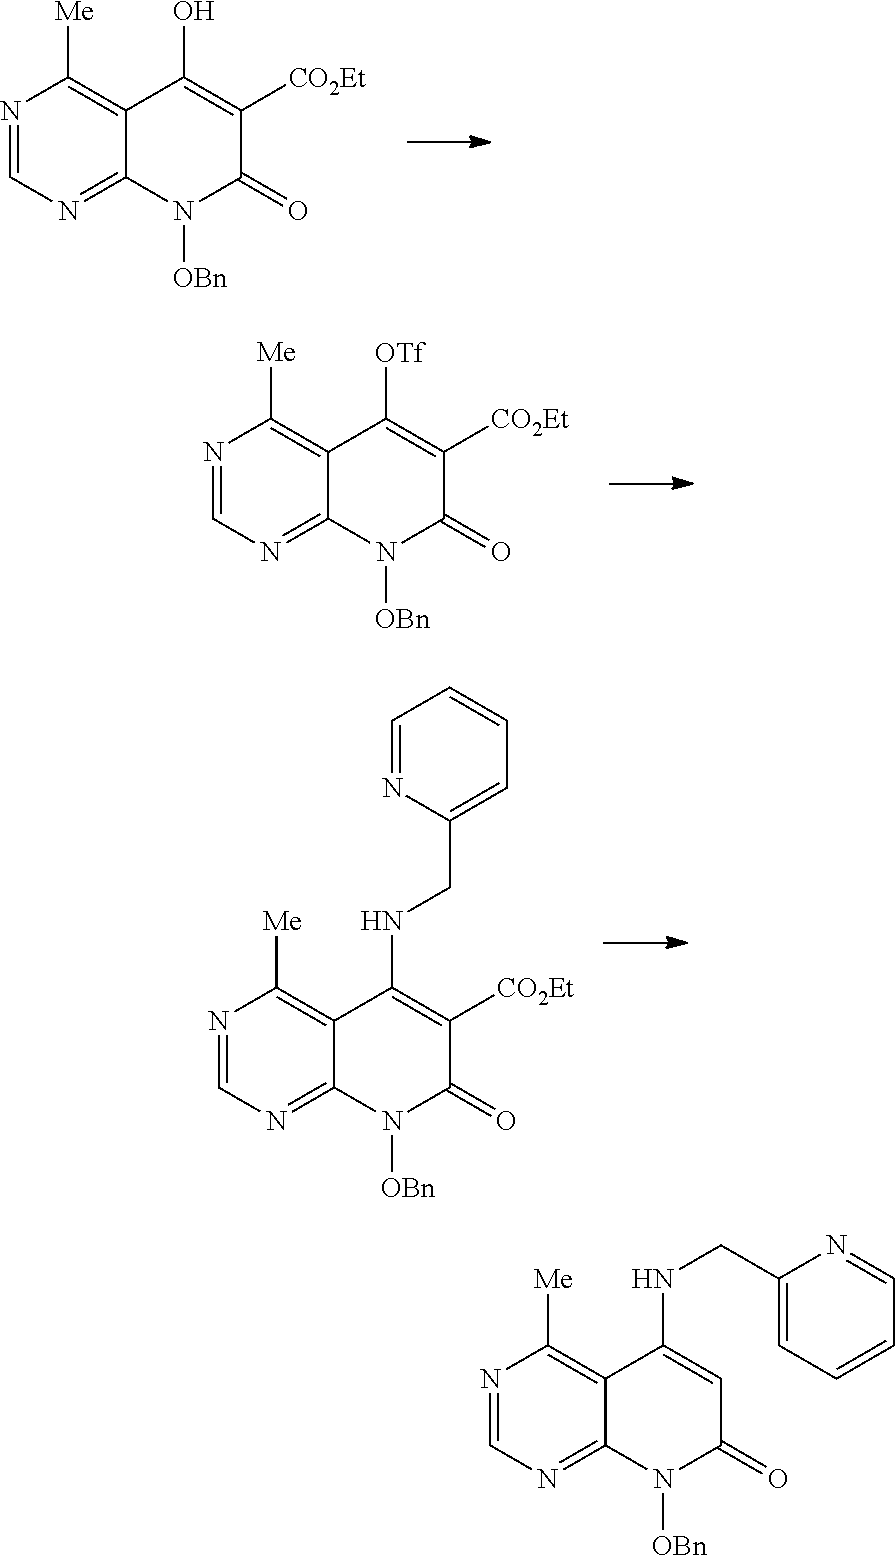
N1=CN=C2C(=C1[Me])C(O)=C([CO2Et])C(=O)N2[OBn].N1=CN=C2C(=C1[Me])C([OTf])=C([CO2Et])C(=O)N2[OBn].N1=CN=C2C(=C1[Me])C(NCC1=CC=CC=N1)=C([CO2Et])C(=O)N2[OBn].N1=CN=C2C(=C1[Me])C(NCC1=CC=CC=N1)=CC(=O)N2[OBn]
